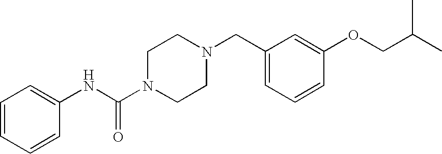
C1(CN2CCN(C(NC3=CC=CC=C3)=O)CC2)=CC=CC(OCC(C)C)=C1
